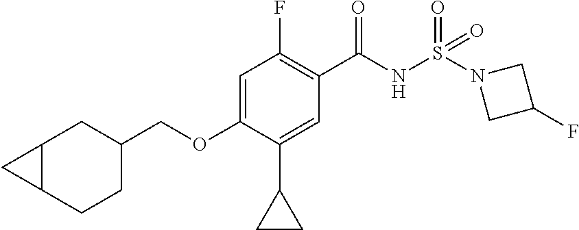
C1=C(OCC2CC3C(CC2)C3)C(C2CC2)=CC(C(NS(=O)(=O)N2CC(F)C2)=O)=C1F
